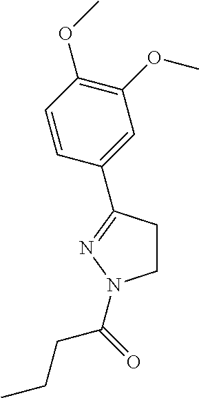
C1CC(C2=CC(OC)=C(OC)C=C2)=NN1C(CCC)=O
